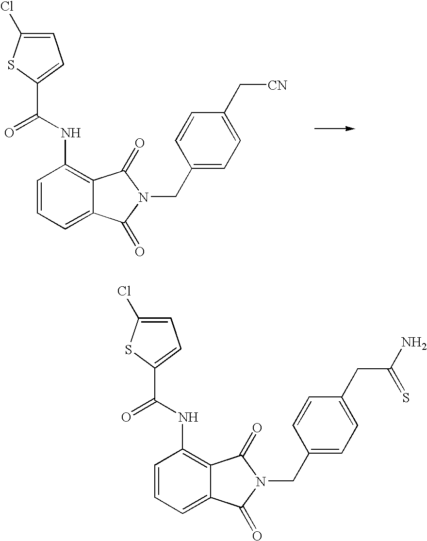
C1=CC=C2C(=C1NC(C1=CC=C(Cl)S1)=O)C(=O)N(CC1=CC=C(C[CN])C=C1)C2=O.C1=CC=C2C(=C1NC(C1=CC=C(Cl)S1)=O)C(=O)N(CC1=CC=C(CC(N)=S)C=C1)C2=O
